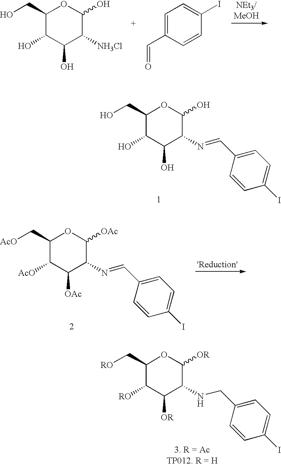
C1(CO)C(O)C(O)C([NH3Cl])C(O)O1.C1=C(C=O)C=CC(I)=C1.C1(CO)C(O)C(O)C(N=CC2=CC=C(I)C=C2)C(O)O1.C1(C[AcO])C([AcO])C([OAc])C(N=CC2=CC=C(I)C=C2)C([OAc])O1.C1(C[RO])C([RO])C([OR])C(NCC2=CC=C(I)C=C2)C([OR])O1
